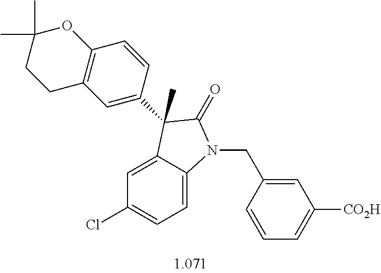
C1=C2C(=CC=C1Cl)N(CC1=CC([CO2H])=CC=C1)C(=O)C2(C)C1=CC2=C(C=C1)OC(C)(C)CC2
